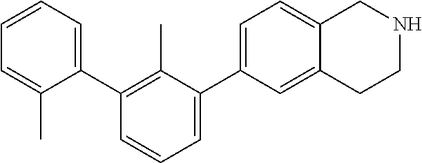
C1=C(C)C(C2=C(C)C(C3=CC=C4C(=C3)CCNC4)=CC=C2)=CC=C1
